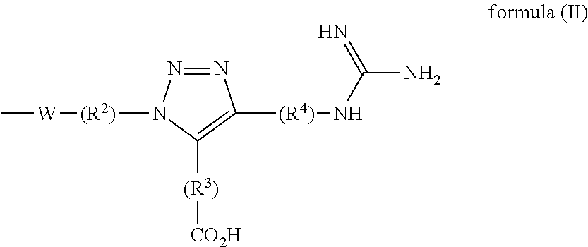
[(R2)]([W]C)N1N=NC([(R4)]NC(N)=N)=C1[(R3)][CO2H]
